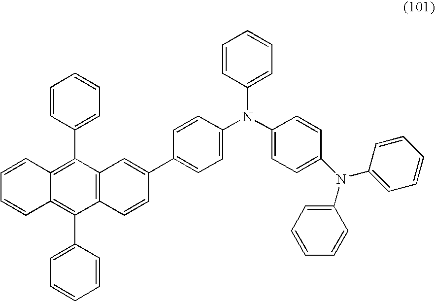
C1(N(C2=CC=C(N(C3=CC=CC=C3)C3=CC=CC=C3)C=C2)C2=CC=C(C3=CC4=C(C(C5=CC=CC=C5)=C5C(=C4C4=CC=CC=C4)C=CC=C5)C=C3)C=C2)=CC=CC=C1
